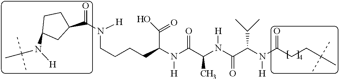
C(C(N(C(C(N(C(=O)C(N(C(CCC(C)(C)C)=O)[H])C(C)C)[H])C)=O)[H])C(O)=O)CCCN(C(C1CCC(N(C(C)(C)C)[H])C1)=O)[H]
